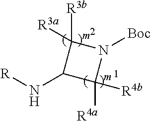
[R]NC1C([R4b])([R4a])N([Boc])C1([R3b])[R3a]
